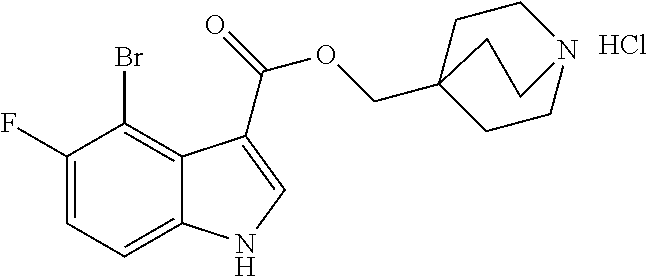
C1(F)=CC=C2C(=C1Br)C(C(=O)OCC13CCN(CC1)CC3)=CN2.Cl
